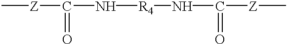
[Z](C(=O)N[R4]NC(=O)[Z]C)C
